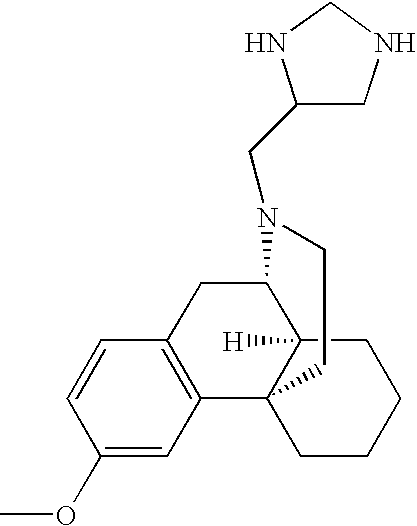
C1(OC)=CC2=C(C=C1)CC1C3([H])C2(CCCC3)CCN1CC1CNCN1
